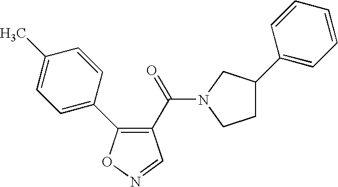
C1(C(=O)N2CC(C3=CC=CC=C3)CC2)=C(C2=CC=C(C)C=C2)ON=C1
